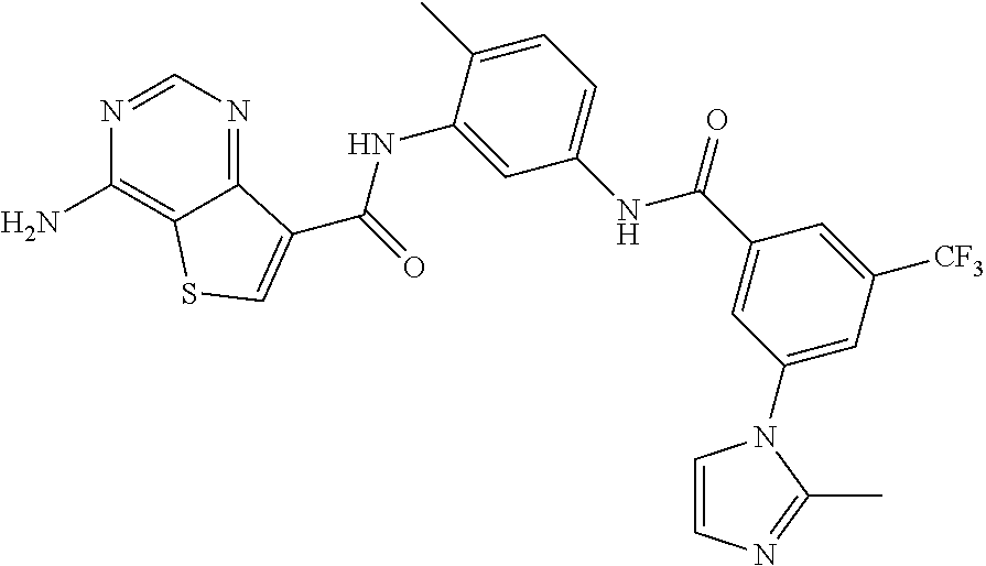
C1=NC(N)=C2C(=N1)C(C(NC1=CC(NC(C3=CC(N4C=CN=C4C)=CC([CF3])=C3)=O)=CC=C1C)=O)=CS2
